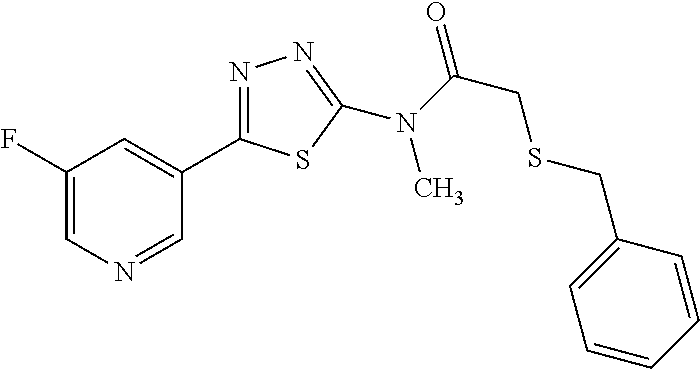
C1(F)=CN=CC(C2=NN=C(N(C(CSCC3=CC=CC=C3)=O)C)S2)=C1
